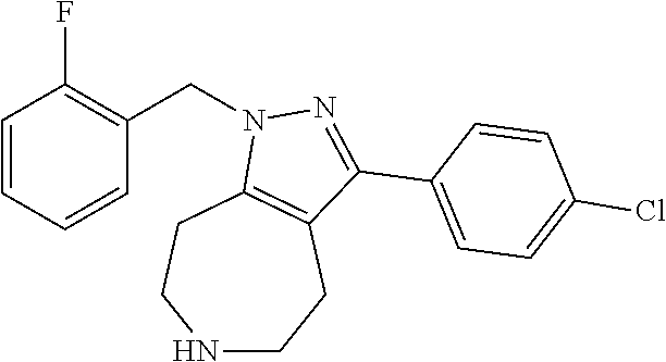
N1CCC2=C(CC1)N(CC1=C(F)C=CC=C1)N=C2C1=CC=C(Cl)C=C1
